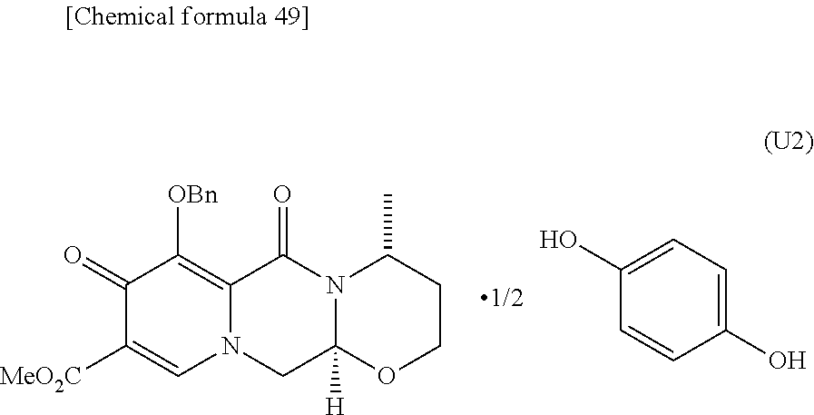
C1(=O)C([MeO2C])=CN2C(=C1[OBn])C(=O)N1C([H])(C2)OCCC1C.C1=C(O)C=CC(O)=C1
